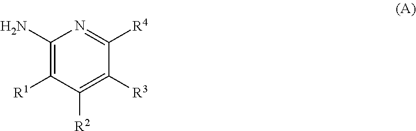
C1(N)=C([R1])C([R2])=C([R3])C([R4])=N1
